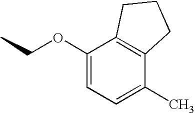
C1(OCC)=CC=C(C)C2=C1CCC2
